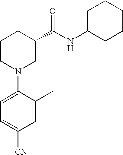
C1(N2CC(C(NC3CCCCC3)=O)CCC2)=CC=C([CN])C=C1C
